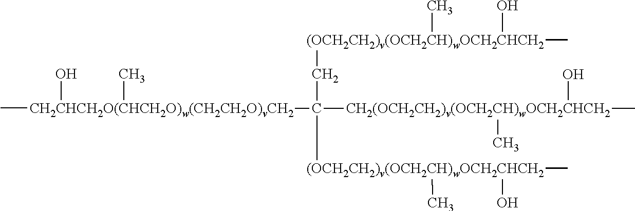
C[CH2CHCH2O(CHCH2O)w(CH2CH2O)vCH2](C([CH2(OCH2CH2)v(OCH2CH)wOCH2CHCH2](C)(O)C)(C[(OCH2CH2)v(OCH2CH)wOCH2CHCH2](C)(O)C)[(OCH2CH2)v(OCH2CH)wOCH2CHCH2](C)(O)C)(O)C
